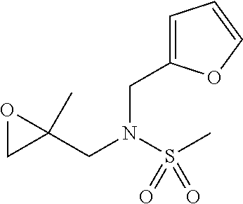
C1=C(CN(CC2(C)OC2)S(C)(=O)=O)OC=C1
